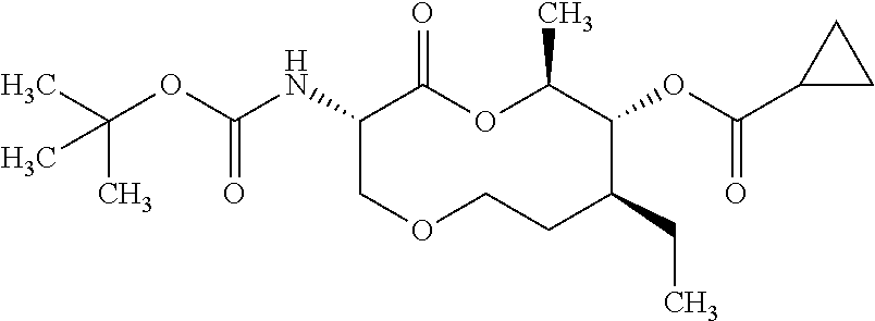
C1(NC(OC(C)(C)C)=O)COCCC(CC)C(OC(C2CC2)=O)C(C)OC1=O
